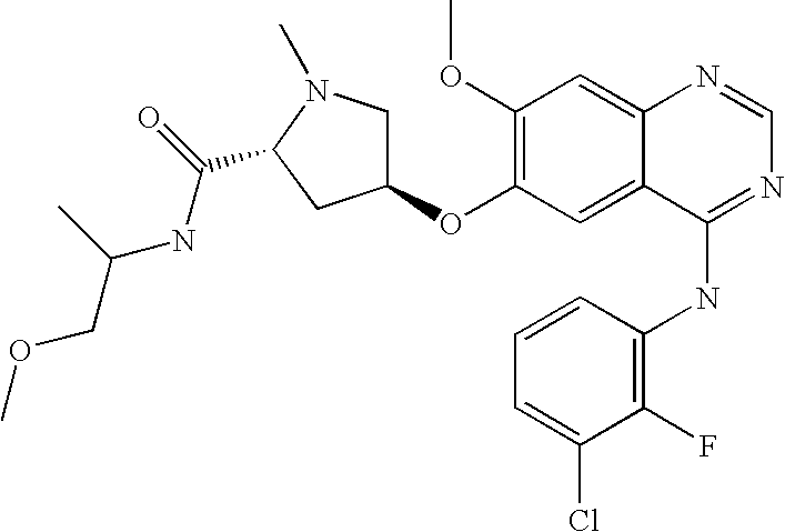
C1(F)=C(NC2=NC=NC3=CC(OC)=C(OC4CN(C)C(C(NC(COC)C)=O)C4)C=C23)C=CC=C1Cl
